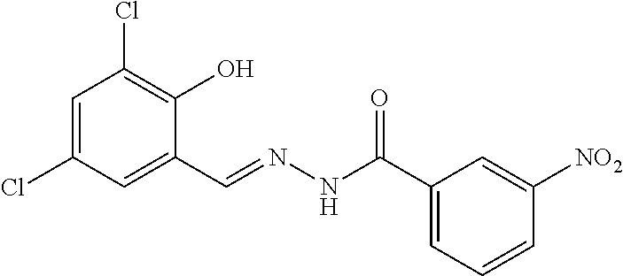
C1=C(Cl)C=C(C=NNC(C2=CC=CC([NO2])=C2)=O)C(O)=C1Cl
